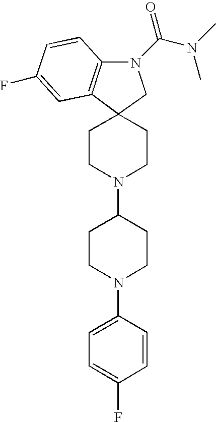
C12(CCN(C3CCN(C4=CC=C(F)C=C4)CC3)CC1)C1=C(N(C(N(C)C)=O)C2)C=CC(F)=C1
